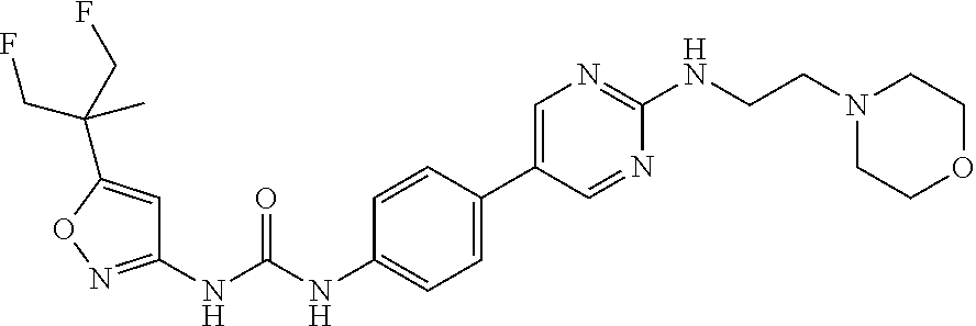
C1(NC(NC2=CC=C(C3=CN=C(NCCN4CCOCC4)N=C3)C=C2)=O)=NOC(C(CF)(C)CF)=C1
